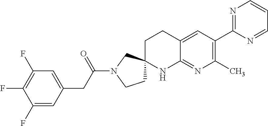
C1(F)=CC(CC(N2CCC3(C2)CCC2=CC(C4=NC=CC=N4)=C(C)N=C2N3)=O)=CC(F)=C1F
